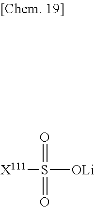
[X111]S([OLi])(=O)=O
